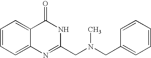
C1=CC=C2C(=C1)C(=O)NC(CN(CC1=CC=CC=C1)C)=N2
